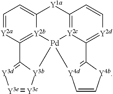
C1=[Y2a]C2=[Y2b]3C(=C1)[Y1a]C1=[Y2c]4C(=[Y2d]C=C1)C1=[Y4d](C=C[Y4b]1)[Pd]34[Y3b]1C2=[Y3d][Y3e]=[Y3c]1
